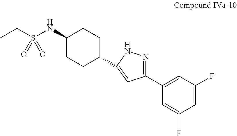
CCS(NC1CCC(C2=CC(C3=CC(F)=CC(F)=C3)=NN2)CC1)(=O)=O
